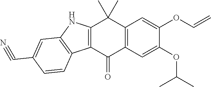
C12=C(C(=O)C3=C(C1(C)C)C=C(OC=C)C(OC(C)C)=C3)C1=C(N2)C=C(C#N)C=C1
